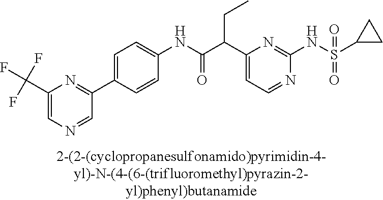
N1=CC=C(C(C(NC2=CC=C(C3=NC(C(F)(F)F)=CN=C3)C=C2)=O)CC)N=C1NS(=O)(=O)C1CC1
